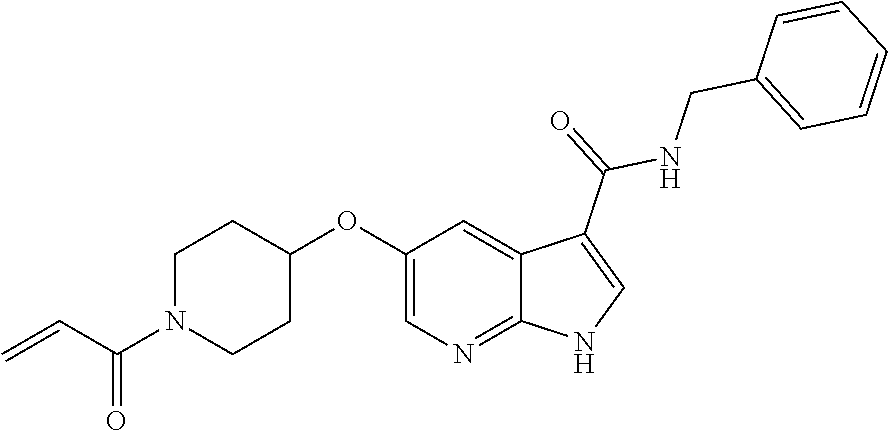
C1N(C(C=C)=O)CCC(OC2=CN=C3C(=C2)C(C(=O)NCC2=CC=CC=C2)=CN3)C1
